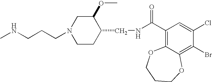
N1(CCCNC)CCC(CNC(C2=C3C(=C(Br)C(Cl)=C2)OCCCO3)=O)C(OC)C1
